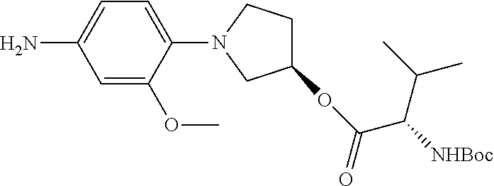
C1=C(OC)C(N2CC(OC(=O)C([NHBoc])C(C)C)CC2)=CC=C1N
